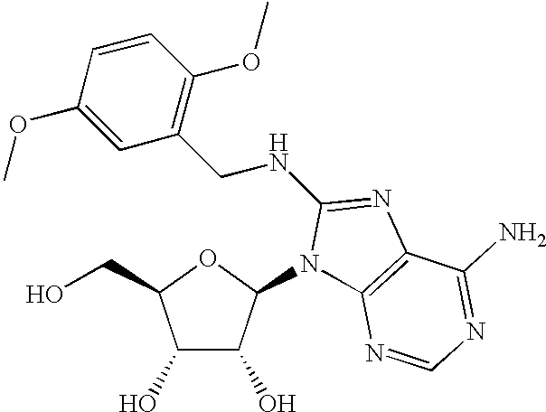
C1(O)C(O)C(N2C3=C(N=C2NCC2=C(OC)C=CC(OC)=C2)C(N)=NC=N3)OC1CO
